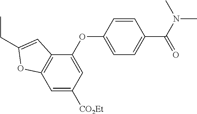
C1=C([CO2Et])C=C(OC2=CC=C(C(N(C)C)=O)C=C2)C2=C1OC(CC)=C2
